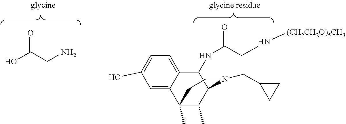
OC(CN)=O.N(C(CN[(CH2CH2O)5CH3])=O)C1C2=CC=C(O)C=C2C2(C)C(C)C1N(CC1CC1)CC2
